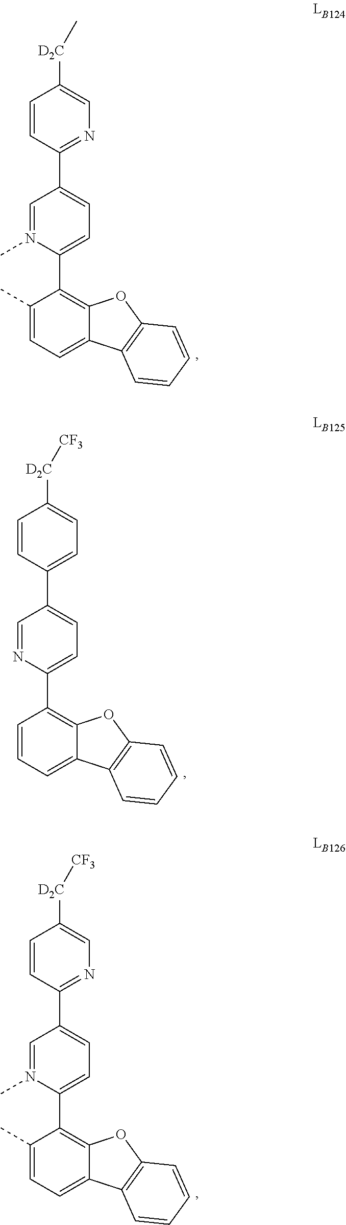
C1(C)=CC=C2C(=C1C1=CC=C(C3=NC=C([D2C]C)C=C3)C=N1C)OC1=C2C=CC=C1.C1=CC=C2C(=C1C1=CC=C(C3=CC=C([D2C][CF3])C=C3)C=N1)OC1=C2C=CC=C1.C1(C)=CC=C2C(=C1C1=CC=C(C3=NC=C([D2C][CF3])C=C3)C=N1C)OC1=C2C=CC=C1
